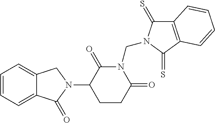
C1=CC=C2C(=C1)CN(C1CCC(=O)N(CN3C(=S)C4=C(C3=S)C=CC=C4)C1=O)C2=O
